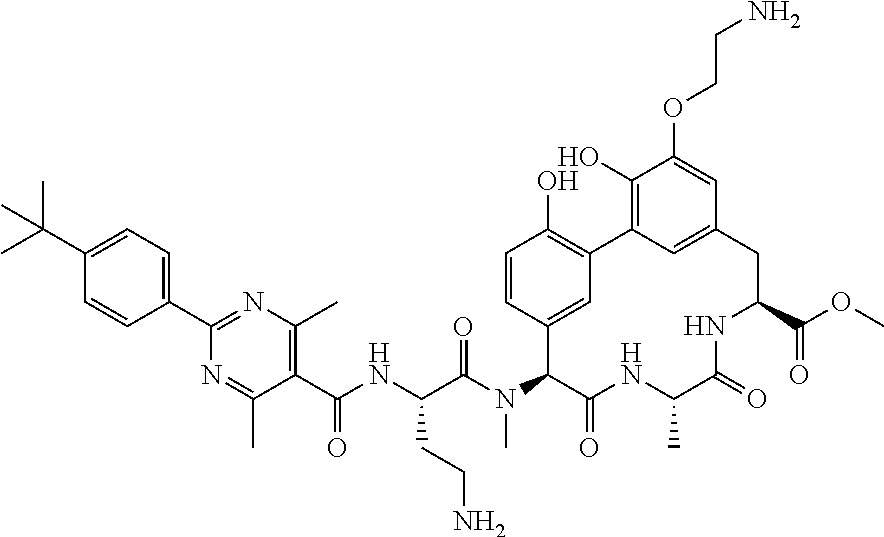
C(C(N(C1C(=O)NC(C)C(=O)NC(C(OC)=O)CC2=CC(=C(O)C(OCCN)=C2)C2=C(O)C=CC1=C2)C)=O)(CCN)NC(=O)C1=C(C)N=C(C2=CC=C(C(C)(C)C)C=C2)N=C1C
